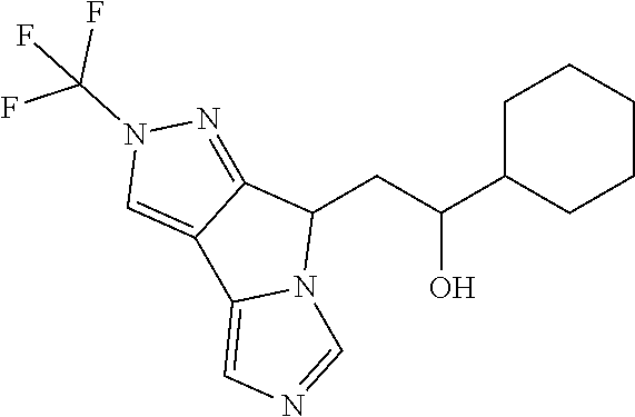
C1C(C(CC2C3=NN(C(F)(F)F)C=C3C3=CN=CN23)O)CCCC1
